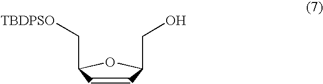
C1=CC(C[TBDPSO])OC1CO
